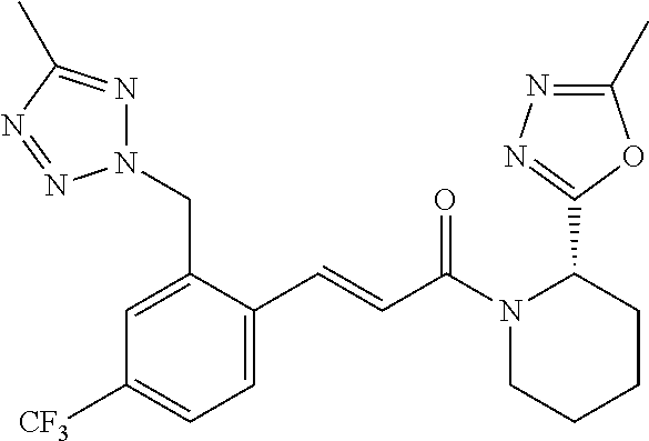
C1(C=CC(N2CCCCC2C2=NN=C(C)O2)=O)=CC=C([CF3])C=C1CN1N=C(C)N=N1
